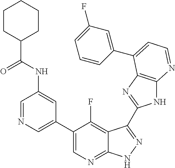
C1=NC=C(C2=CN=C3C(=C2F)C(C2=NC4=C(N2)N=CC=C4C2=CC(F)=CC=C2)=NN3)C=C1NC(C1CCCCC1)=O
